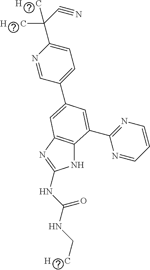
N1C2=C(N=C1NC(NC[H      C])=O)C=C(C1=CC=C(C(C#N)([H      C])[H      C])N=C1)C=C2C1=NC=CC=N1
